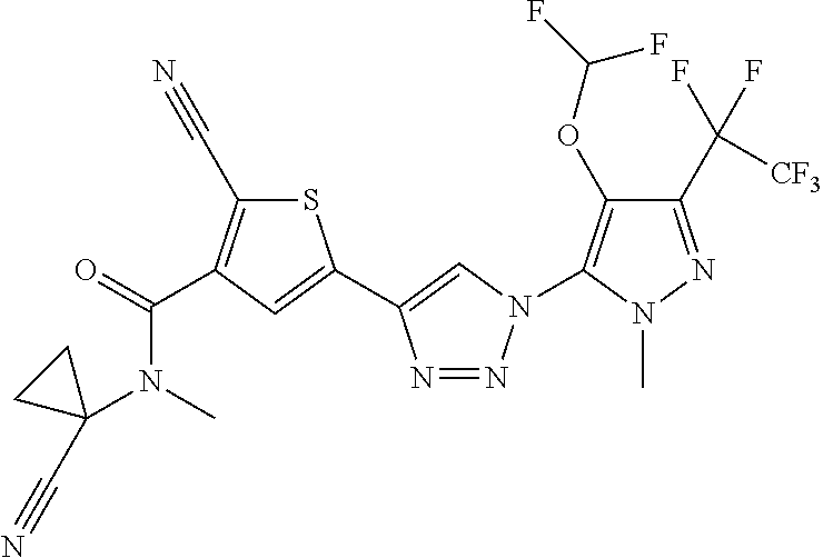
C1(C(F)([CF3])F)=NN(C)C(N2N=NC(C3=CC(C(=O)N(C4(C#N)CC4)C)=C(C#N)S3)=C2)=C1OC(F)F
